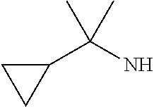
C1(C(N)(C)C)CC1
